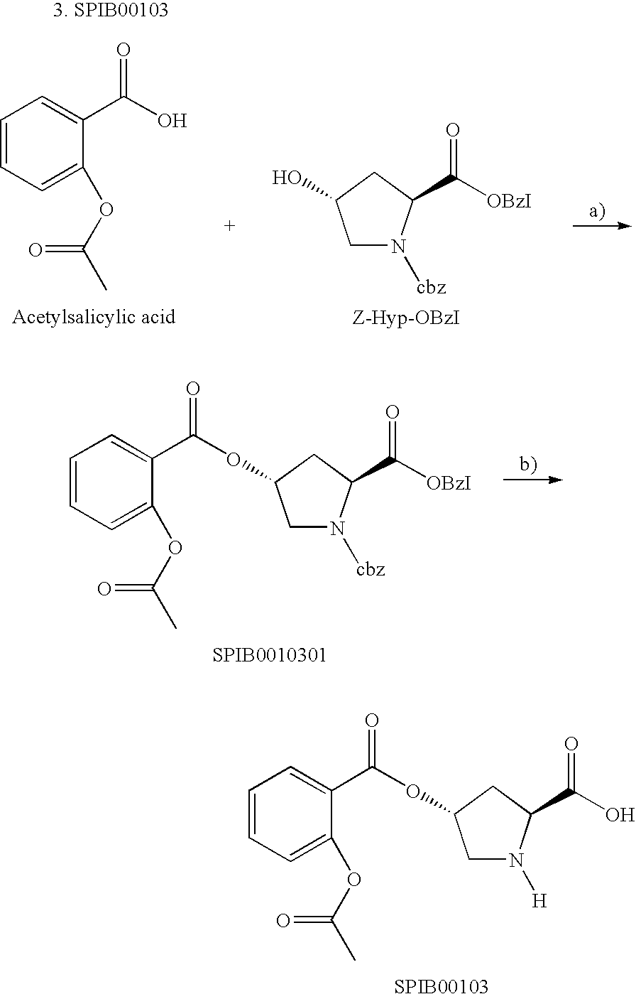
C1=CC=C(OC(C)=O)C(C(=O)OC2CN([cbz])C(C([OBzI])=O)C2)=C1.C1=CC=C(OC(C)=O)C(C(=O)OC2CN([H])C(C(O)=O)C2)=C1.[SPIB00103].C1=CC=C(OC(C)=O)C(C(O)=O)=C1.C([OBzI])(=O)C1N([cbz])CC(O)C1
